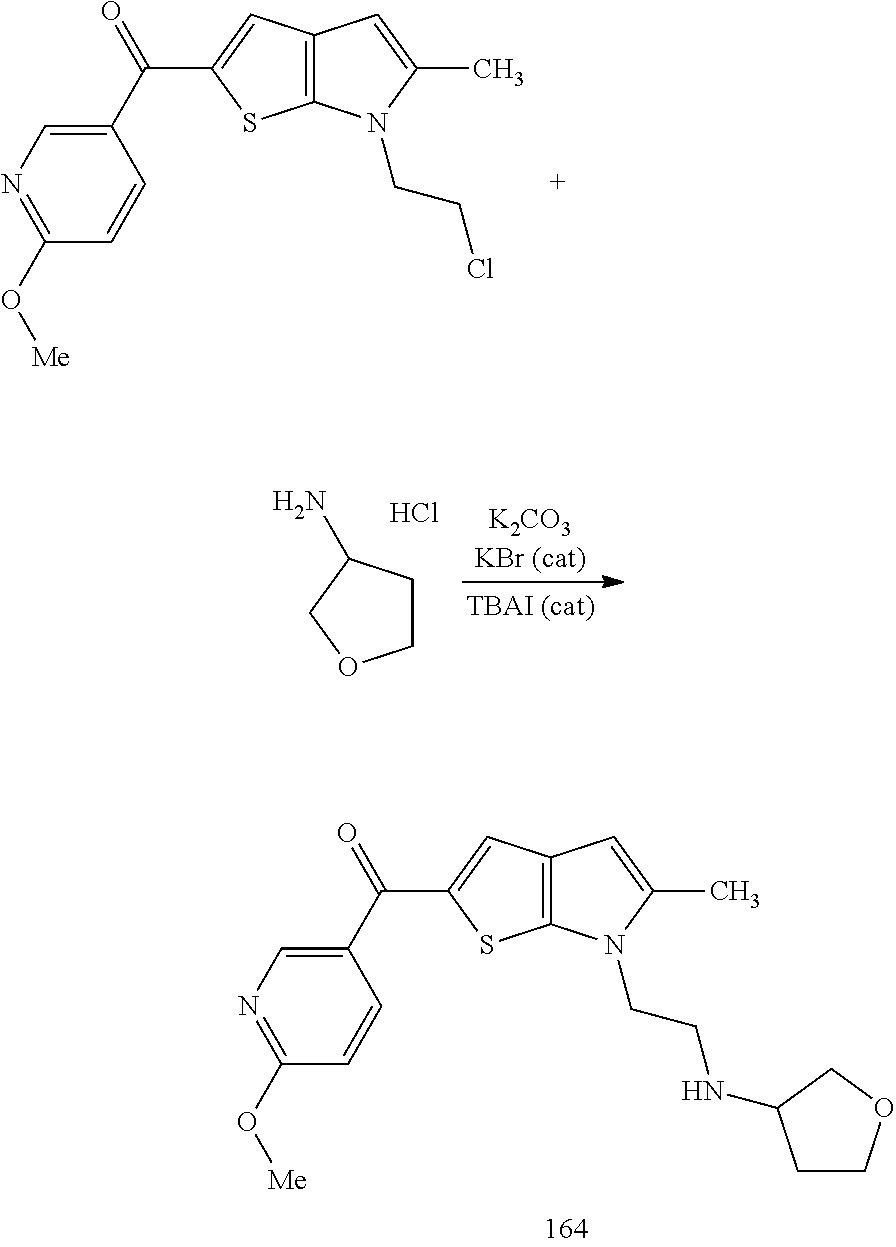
C12=C(N(CCCl)C(C)=C1)SC(C(C1=CN=C(O[Me])C=C1)=O)=C2.C1CC(N)CO1.Cl.[K2CO3KBr (cat)].C12=C(SC(C(C3=CN=C(O[Me])C=C3)=O)=C1)N(CCNC1CCOC1)C(C)=C2
